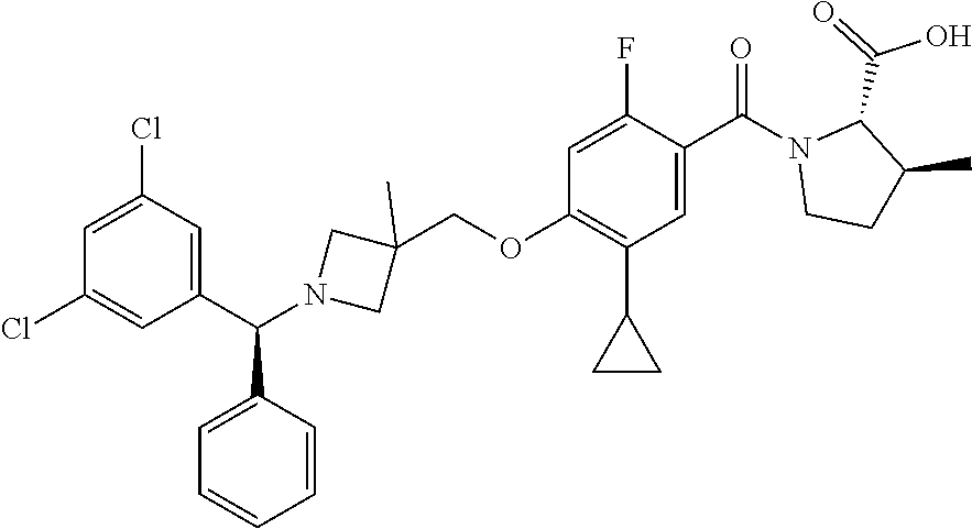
N1(C(C2=CC(C3CC3)=C(OCC3(C)CN(C(C4=CC(Cl)=CC(Cl)=C4)C4=CC=CC=C4)C3)C=C2F)=O)CCC(C)C1C(O)=O
